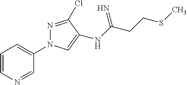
C1=CN=CC(N2N=C(Cl)C(NC(CCSC)=N)=C2)=C1
